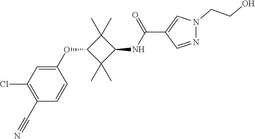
C1(OC2C(C)(C)C(NC(=O)C3=CN(CCO)N=C3)C2(C)C)=CC(Cl)=C(C#N)C=C1
